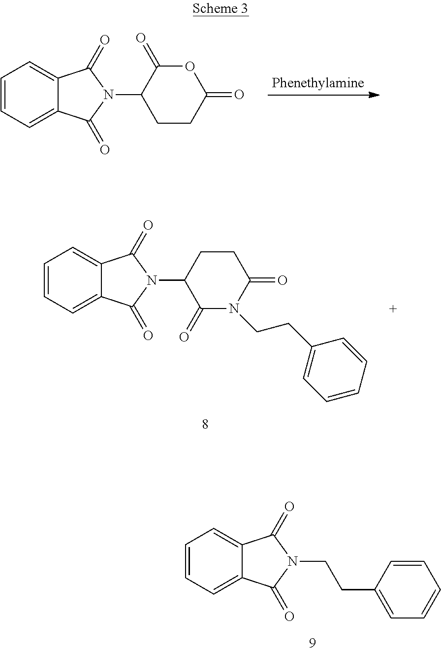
C1=CC=C2C(=C1)C(=O)N(CCC1=CC=CC=C1)C2=O.C1=CC=C2C(=C1)C(=O)N(C1CCC(=O)OC1=O)C2=O.C1=CC=C2C(=C1)C(=O)N(C1C(=O)N(CCC3=CC=CC=C3)C(=O)CC1)C2=O
